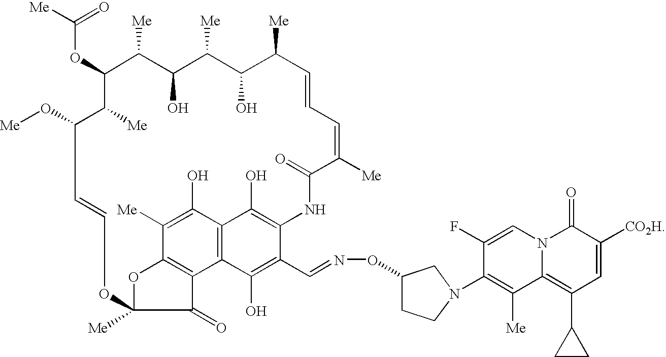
C1=CC=C([Me])C(=O)NC2=C(O)C3=C(C4=C(OC([Me])(OC=CC(O[Me])C([Me])C(OC([Me])=O)C([Me])C(O)C([Me])C(O)C1[Me])C4=O)C([Me])=C3O)C(O)=C2C=NOC1CCN(C2=C([Me])C3=C(C4CC4)C=C([CO2H])C(=O)N3C=C2F)C1
